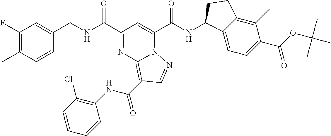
C1(C(NCC2=CC(F)=C(C)C=C2)=O)=NC2=C(C(NC3=C(Cl)C=CC=C3)=O)C=NN2C(C(NC2C3=CC=C(C(OC(C)(C)C)=O)C(C)=C3CC2)=O)=C1
